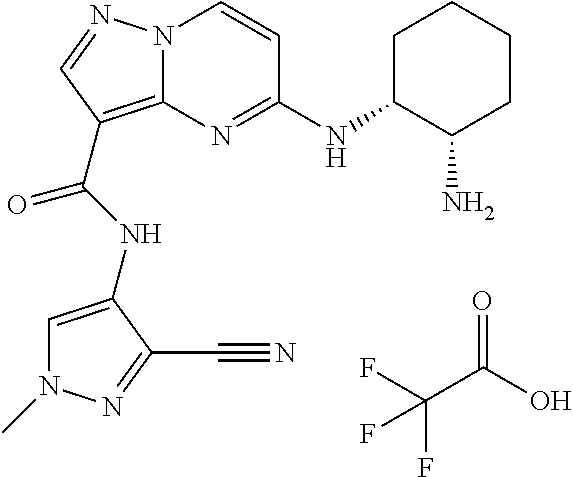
FC(C(O)=O)(F)F.N12C(=C(C(NC3=CN(C)N=C3C#N)=O)C=N1)N=C(NC1CCCCC1N)C=C2
